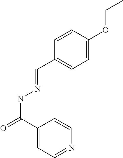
C1=CC(OCC)=CC=C1C=NNC(=O)C1=CC=NC=C1
